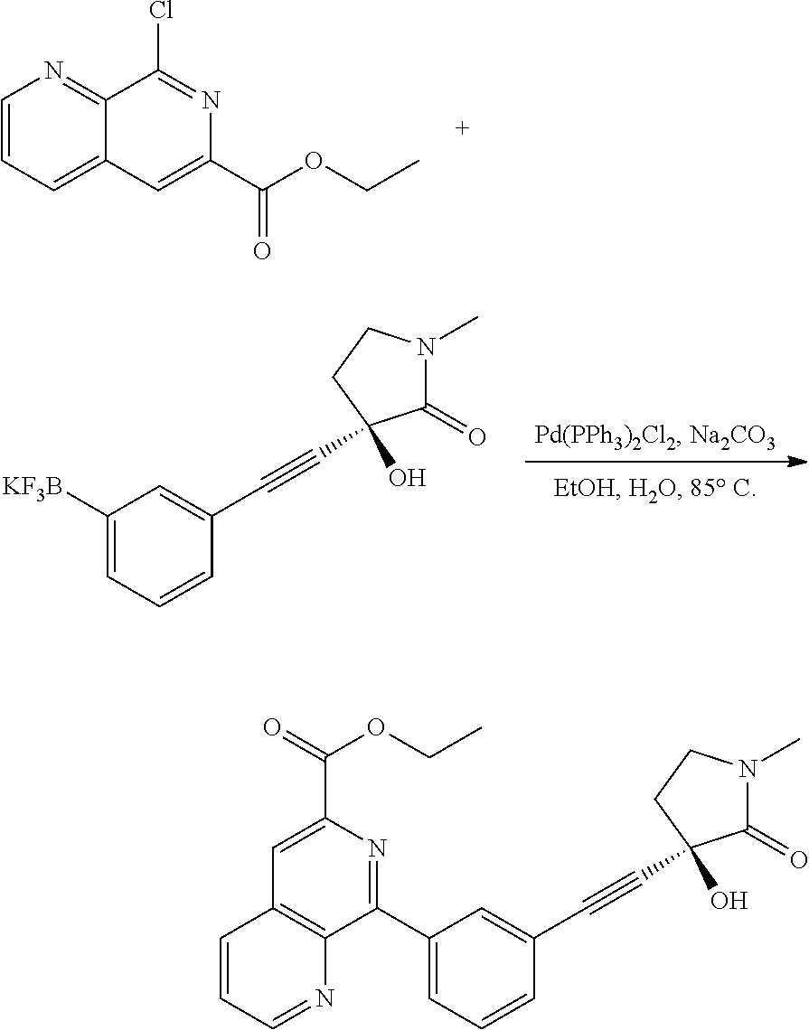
C1=CC=C2C(=N1)C(Cl)=NC(C(OCC)=O)=C2.C1([KF3B])=CC=CC(C#CC2(O)C(=O)N(C)CC2)=C1.C1(C2=NC(C(OCC)=O)=CC3=C2N=CC=C3)=CC=CC(C#CC2(O)C(=O)N(C)CC2)=C1
